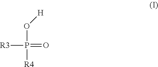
[R3]P(=O)([R4])O[H]
